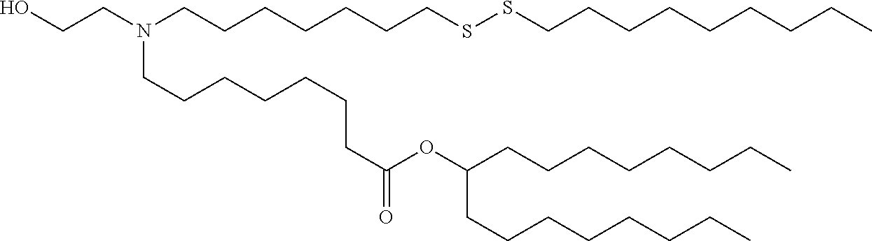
C(CC)CCCCCC(OC(CCCCCCCN(CCCCCCCSSCCCCCCCCC)CCO)=O)CCCCCCCC
